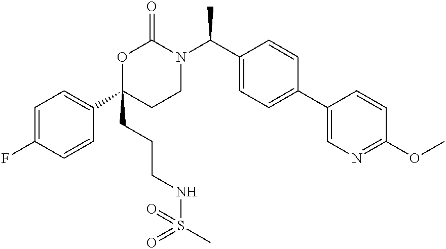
C1=C(F)C=CC(C2(CCCNS(=O)(=O)C)CCN(C(C3=CC=C(C4=CN=C(OC)C=C4)C=C3)C)C(=O)O2)=C1
